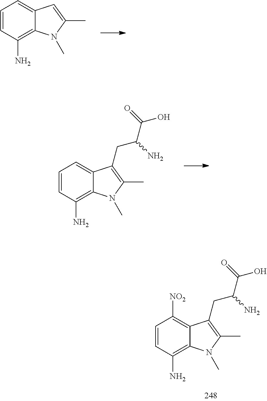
C12=CC=CC(N)=C1N(C)C(C)=C2.C12=CC=CC(N)=C1N(C)C(C)=C2CC(C(O)=O)N.C12=C([NO2])C=CC(N)=C1N(C)C(C)=C2CC(C(O)=O)N
